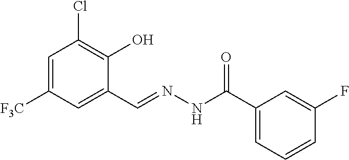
C1=C([F3C])C=C(C=NNC(C2=CC=CC(F)=C2)=O)C(O)=C1Cl
